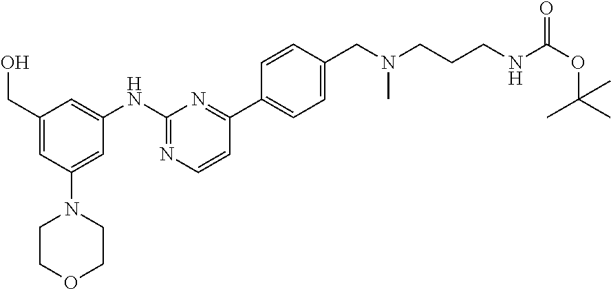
C1(CO)=CC(N2CCOCC2)=CC(NC2=NC=CC(C3=CC=C(CN(CCCNC(OC(C)(C)C)=O)C)C=C3)=N2)=C1
